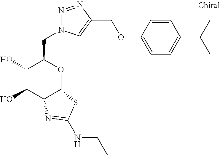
C1(O)C(O)C2C(OC1CN1N=NC(COC3=CC=C(C(C)(C)C)C=C3)=C1)SC(NCC)=N2
